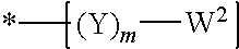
[(Y)m]([W2])*
